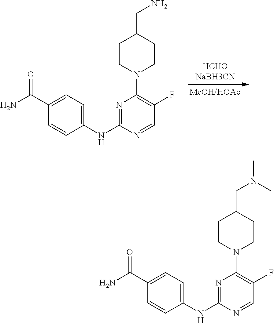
N1=C(NC2=CC=C(C(N)=O)C=C2)N=CC(F)=C1N1CCC(CN)CC1.N1=C(NC2=CC=C(C(N)=O)C=C2)N=CC(F)=C1N1CCC(CN(C)C)CC1
